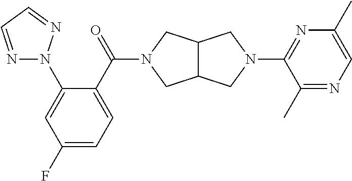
C1(F)=CC=C(C(=O)N2CC3C(CN(C4=NC(C)=CN=C4C)C3)C2)C(N2N=CC=N2)=C1
